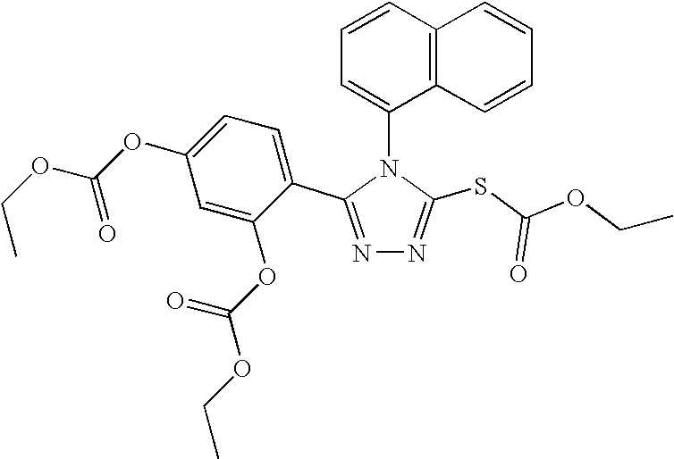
N1=C(C2=CC=C(OC(OCC)=O)C=C2OC(OCC)=O)N(C2=CC=CC3=C2C=CC=C3)C(SC(OCC)=O)=N1
